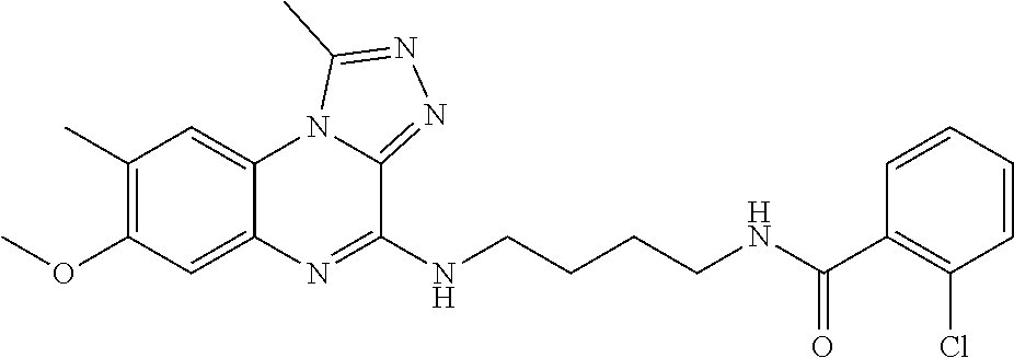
COC1=C(C)C=C2C(=C1)N=C(NCCCCNC(C1=C(Cl)C=CC=C1)=O)C1=NN=C(C)N21
